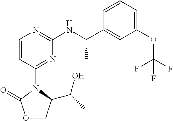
C1(OC(F)(F)F)=CC=CC(C(NC2=NC=CC(N3C(C(C)O)COC3=O)=N2)C)=C1
